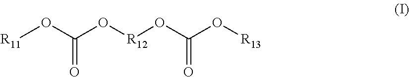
[R11]OC(O[R12]OC(O[R13])=O)=O
